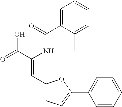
C1=C(C(=O)NC(C(=O)O)=CC2=CC=C(C3=CC=CC=C3)O2)C(C)=CC=C1
